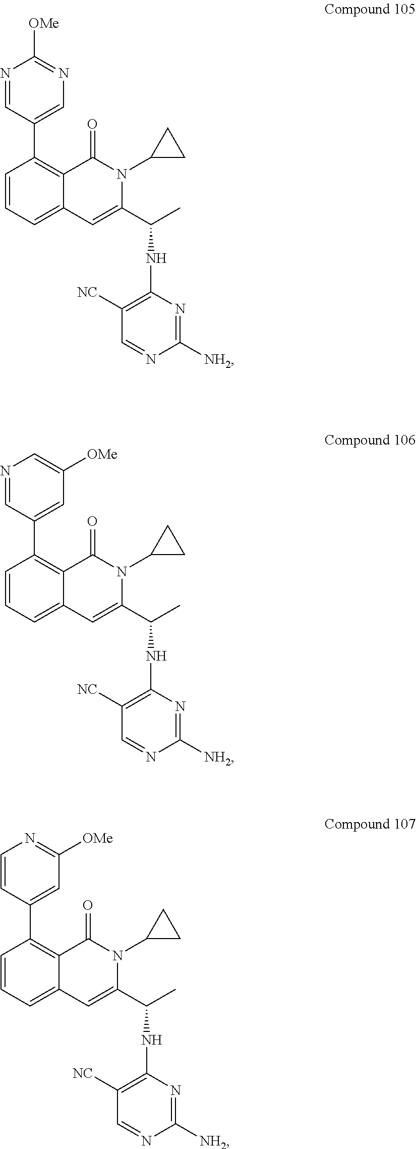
C1=CC=C2C(=C1C1=CN=C([OMe])N=C1)C(=O)N(C1CC1)C(C(C)NC1=C([NC])C=NC([NH2])=N1)=C2.C1=CC=C2C(=C1C1=CC([OMe])=CN=C1)C(=O)N(C1CC1)C(C(C)NC1=C([NC])C=NC([NH2])=N1)=C2.C1=CC=C2C(=C1C1=CC([OMe])=NC=C1)C(=O)N(C1CC1)C(C(C)NC1=C([NC])C=NC([NH2])=N1)=C2
